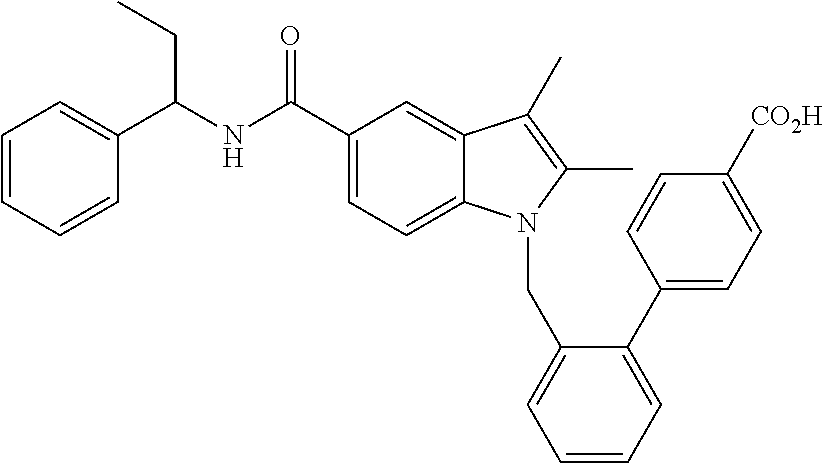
C1=CC=CC(C(NC(C2=CC=C3C(=C2)C(C)=C(C)N3CC2=CC=CC=C2C2=CC=C([CO2H])C=C2)=O)CC)=C1
